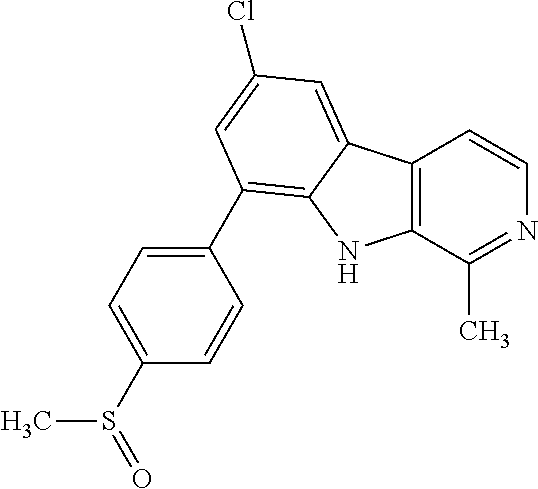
C12=C(C(C)=NC=C1)NC1=C(C3=CC=C(S(C)=O)C=C3)C=C(Cl)C=C21
